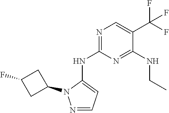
N1=C(NC2=CC=NN2C2CC(F)C2)N=C(NCC)C(C(F)(F)F)=C1
